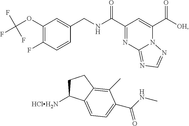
C1(OC(F)(F)F)=C(F)C=CC(CNC(C2=NC3=NC=NN3C(C([OH])=O)=C2)=O)=C1.C1C([HClH2N])C2=CC=C(C(NC)=O)C(C)=C2C1
